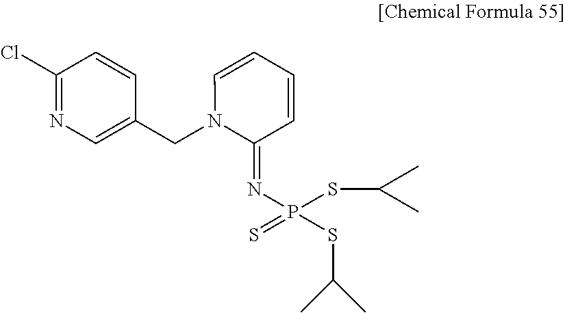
C1(Cl)=NC=C(CN2C(=NP(SC(C)C)(SC(C)C)=S)C=CC=C2)C=C1
